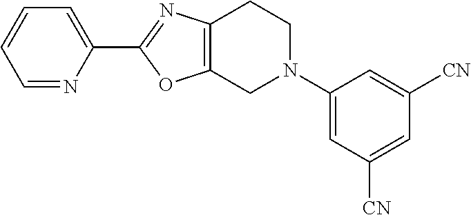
C1=NC(C2=NC3=C(O2)CN(C2=CC([CN])=CC([CN])=C2)CC3)=CC=C1
